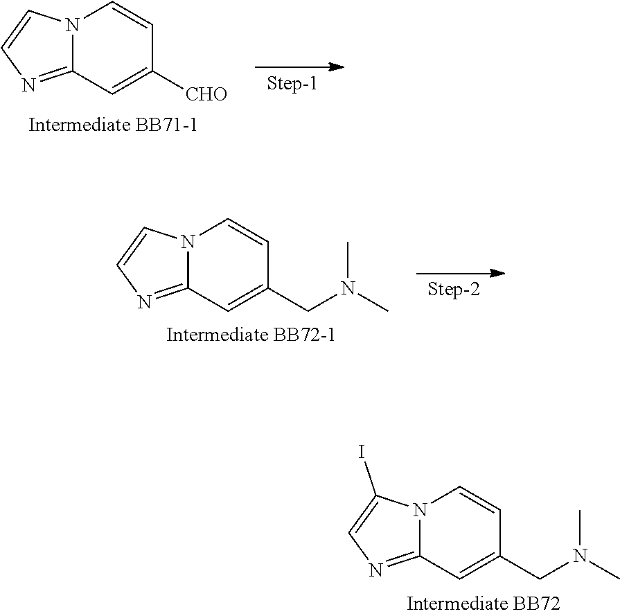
C12=NC=CN1C=CC([CHO])=C2.CN(CC1=CC2=NC=CN2C=C1)C.CN(C)CC1=CC2=NC=C(I)N2C=C1
